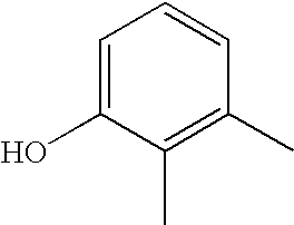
C1=C(O)C(C)=C(C)C=C1
